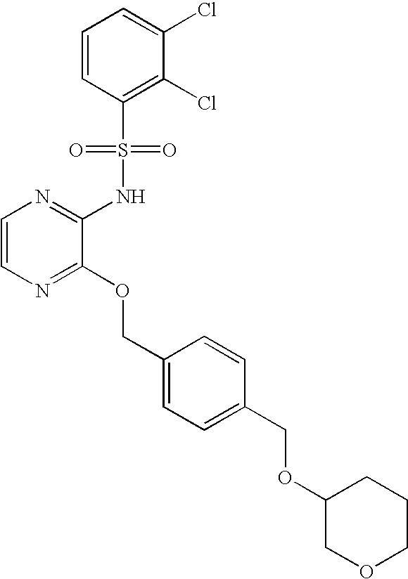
C1=CN=C(OCC2=CC=C(COC3COCCC3)C=C2)C(NS(C2=C(Cl)C(Cl)=CC=C2)(=O)=O)=N1
